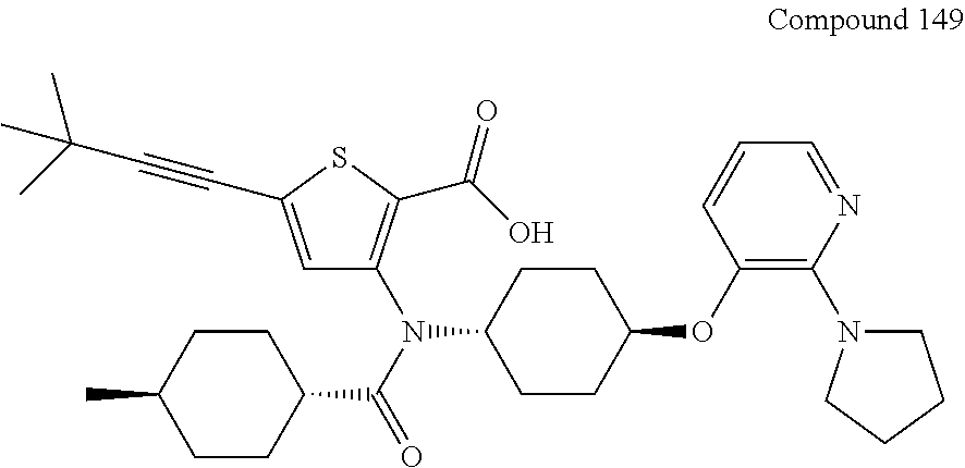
C1CC(N(C(=O)C2CCC(C)CC2)C2=C(C(=O)O)SC(C#CC(C)(C)C)=C2)CCC1OC1=C(N2CCCC2)N=CC=C1
